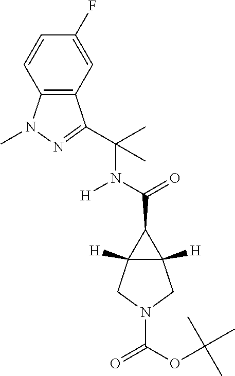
N(C(=O)C1C2([H])C1([H])CN(C(=O)OC(C)(C)C)C2)([H])C(C)(C)C1=NN(C)C2=C1C=C(F)C=C2
